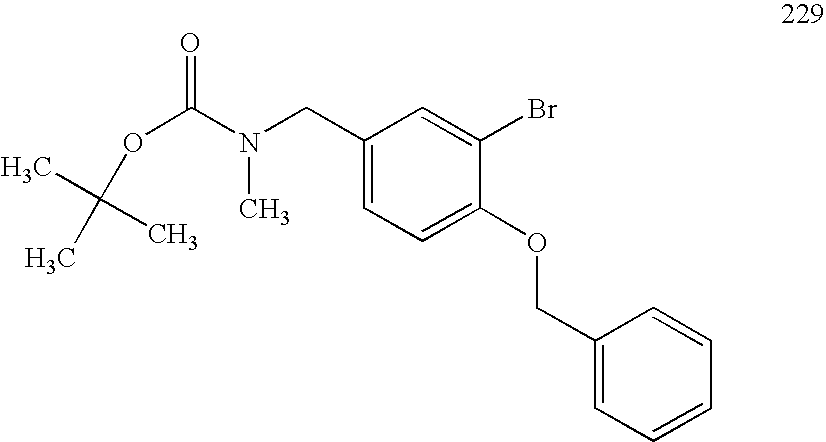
C1(COC2=CC=C(CN(C(OC(C)(C)C)=O)C)C=C2Br)=CC=CC=C1
